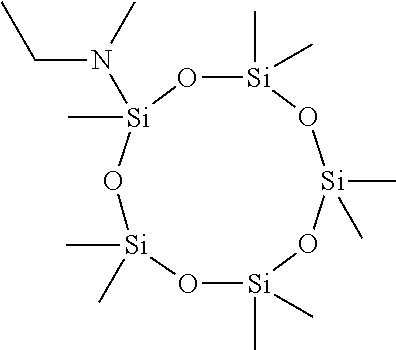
[Si]1(C)(C)O[Si](C)(C)O[Si](C)(N(CC)C)O[Si](C)(C)O[Si](C)(C)O1
